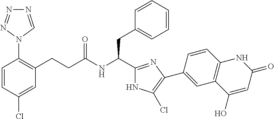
C1=CC(Cl)=CC(CCC(NC(C2=NC(C3=CC4=C(C=C3)NC(=O)C=C4O)=C(Cl)N2)CC2=CC=CC=C2)=O)=C1N1C=NN=N1
